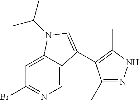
BrC1=NC=C2C(=C1)N(C(C)C)C=C2C1=C(C)NN=C1C
